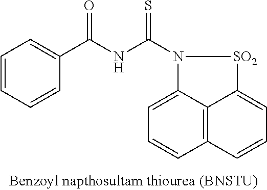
C1=CC=CC(C(=O)NC(=S)N2C3=CC=CC4=C3C(=CC=C4)[SO2]2)=C1
